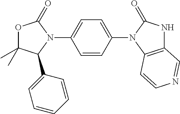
O1C(C)(C)C(C2=CC=CC=C2)N(C2=CC=C(N3C(=O)NC4=C3C=CN=C4)C=C2)C1=O
